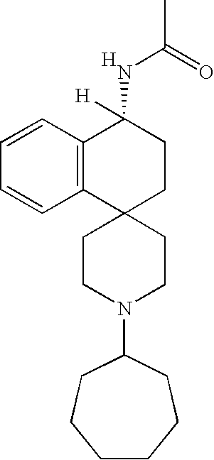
C12=C(C=CC=C1)C(NC(C)=O)([H])CCC21CCN(C2CCCCCC2)CC1.[H]
